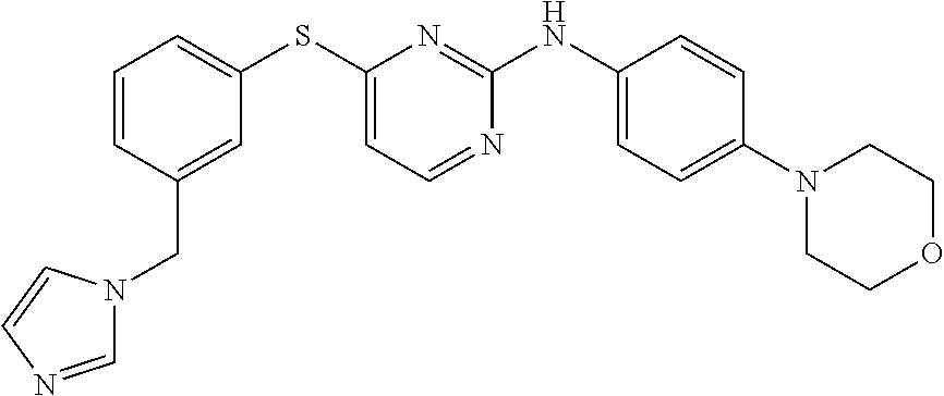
C1=CC(CN2C=NC=C2)=CC(SC2=CC=NC(NC3=CC=C(N4CCOCC4)C=C3)=N2)=C1
